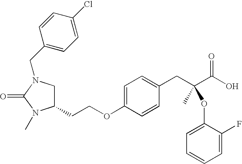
C1(CCOC2=CC=C(CC(C(O)=O)(C)OC3=CC=CC=C3F)C=C2)CN(CC2=CC=C(Cl)C=C2)C(=O)N1C
